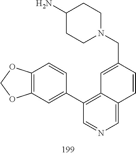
C1(N)CCN(CC2=CC3=C(C4=CC5=C(C=C4)OCO5)C=NC=C3C=C2)CC1
